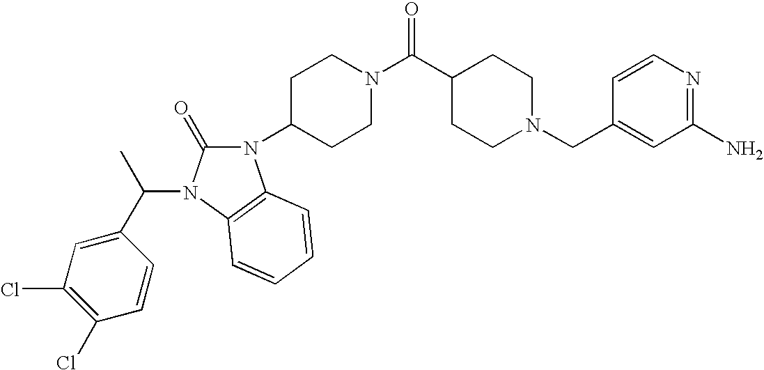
C1(N)=NC=CC(CN2CCC(C(N3CCC(N4C(=O)N(C(C5=CC(Cl)=C(Cl)C=C5)C)C5=C4C=CC=C5)CC3)=O)CC2)=C1
